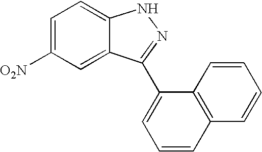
[O2N]C1=CC=C2C(=C1)C(C1=CC=CC3=C1C=CC=C3)=NN2
